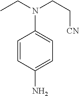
C1=CC(N)=CC=C1N(CC)CC[CN]
